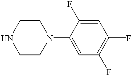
N1(C2=CC(F)=C(F)C=C2F)CCNCC1
